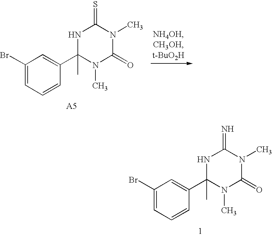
C1(Br)=CC=CC(C2(C)N(C)C(=O)N(C)C(=S)N2)=C1.C1(Br)=CC=CC(C2(C)N(C)C(=O)N(C)C(=N)N2)=C1
